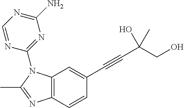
C12=C(C=CC(C#CC(O)(CO)C)=C1)N=C(C)N2C1=NC(N)=NC=N1
